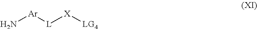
N[Ar][L][X][LG4]
